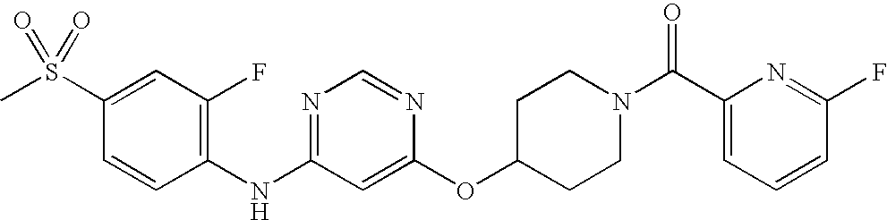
C1(S(C)(=O)=O)=CC(F)=C(NC2=NC=NC(OC3CCN(C(C4=CC=CC(F)=N4)=O)CC3)=C2)C=C1
